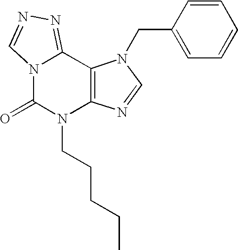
N12C(=O)N(CCCCC)C3=C(C1=NN=C2)N(CC1=CC=CC=C1)C=N3
